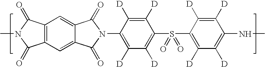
C1([D])=C([D])C(N2C(=O)C3=CC4=C(C=C3C2=O)C(=O)N(C)C4=O)=C([D])C([D])=C1S(C1=C([D])C([D])=C(NC)C([D])=C1[D])(=O)=O
